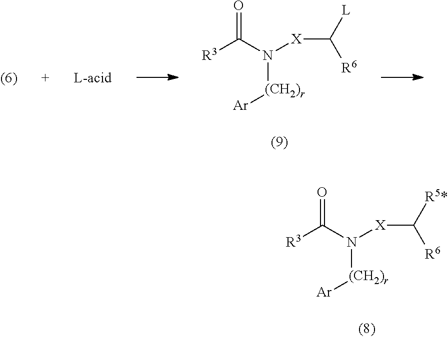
O=C(N([(CH2)r][Ar])[X]C([L])[R6])[R3].O=C(N([(CH2)r][Ar])[X]C([R5*])[R6])[R3]
